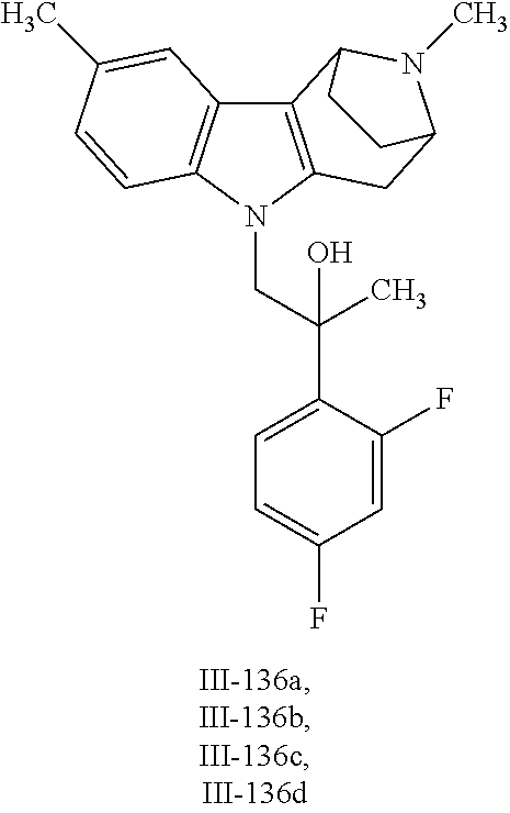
C12=C(N(CC(C3=CC=C(F)C=C3F)(C)O)C3=C1C=C(C)C=C3)CC1N(C)C2CC1
